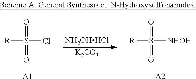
[NH2OHHCl].[K2CO3].[R]S(Cl)(=O)=O.[A1].[R]S([NHOH])(=O)=O.[A2]
